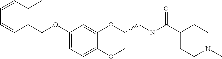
C1(OCC2=C(C)C=CC=C2)=CC=C2C(=C1)OC(CNC(C1CCN(C)CC1)=O)CO2
